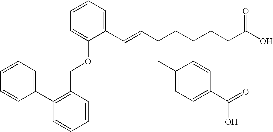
C1=CC=C(OCC2=C(C3=CC=CC=C3)C=CC=C2)C(C=CC(CC2=CC=C(C(O)=O)C=C2)CCCCC(O)=O)=C1
